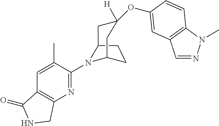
C12CCC(N1C1=NC3=C(C=C1C)C(=O)NC3)CC([H])(OC1=CC3=C(N(C)N=C3)C=C1)C2
